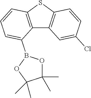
C12=C(SC3=C1C=C(Cl)C=C3)C=CC=C2B1OC(C)(C)C(C)(C)O1
